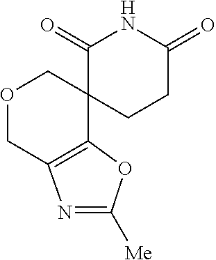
C1(=O)C2(CCC(=O)N1)COCC1=C2OC([Me])=N1
